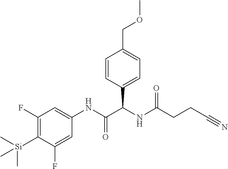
C1=CC(C(NC(CCC#N)=O)C(NC2=CC(F)=C([Si](C)(C)C)C(F)=C2)=O)=CC=C1COC
